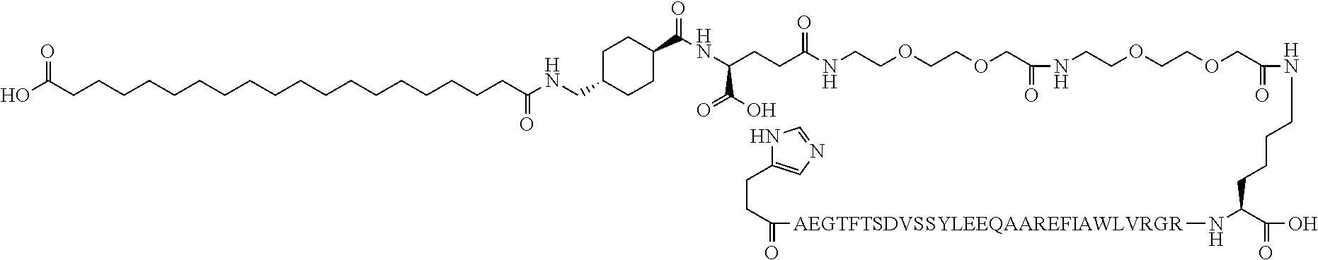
C(CCNC(=O)COCCOCCNC(=O)COCCOCCNC(CCC(NC(=O)C1CCC(CNC(CCCCCCCCCCCCCCCCCCC(O)=O)=O)CC1)C(=O)O)=O)CC(N[AEGTFTSDVSSYLEEQAAREFIAWLVRGR]C(CCC1=CN=CN1)=O)C(=O)O
